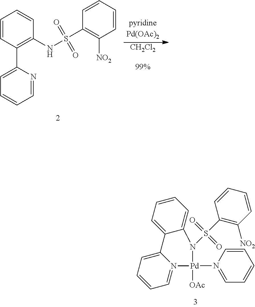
C1=CN([Pd]2([OAc])N3=CC=CC=C3C3=CC=CC=C3N2S(C2=C([NO2])C=CC=C2)(=O)=O)=CC=C1.C1=CC(C2=CC=CC=N2)=C(NS(C2=C([NO2])C=CC=C2)(=O)=O)C=C1.[CH2Cl2]
